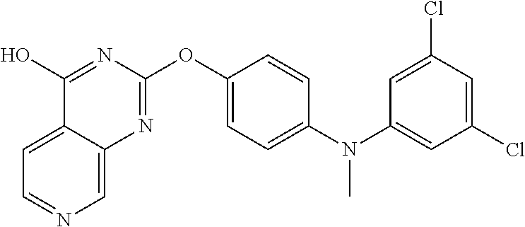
C1=C2C(=CN=C1)N=C(OC1=CC=C(N(C3=CC(Cl)=CC(Cl)=C3)C)C=C1)N=C2O
